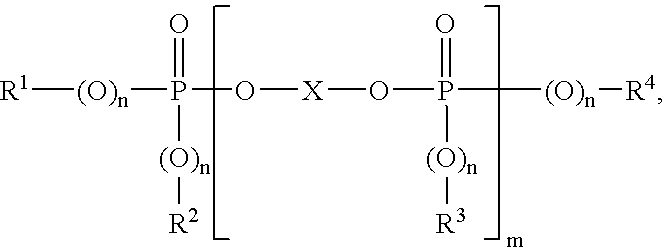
[R1][(O)n]P(=O)(O[X]OP(=O)([(O)n][R4])[(O)n][R3])[(O)n][R2]
